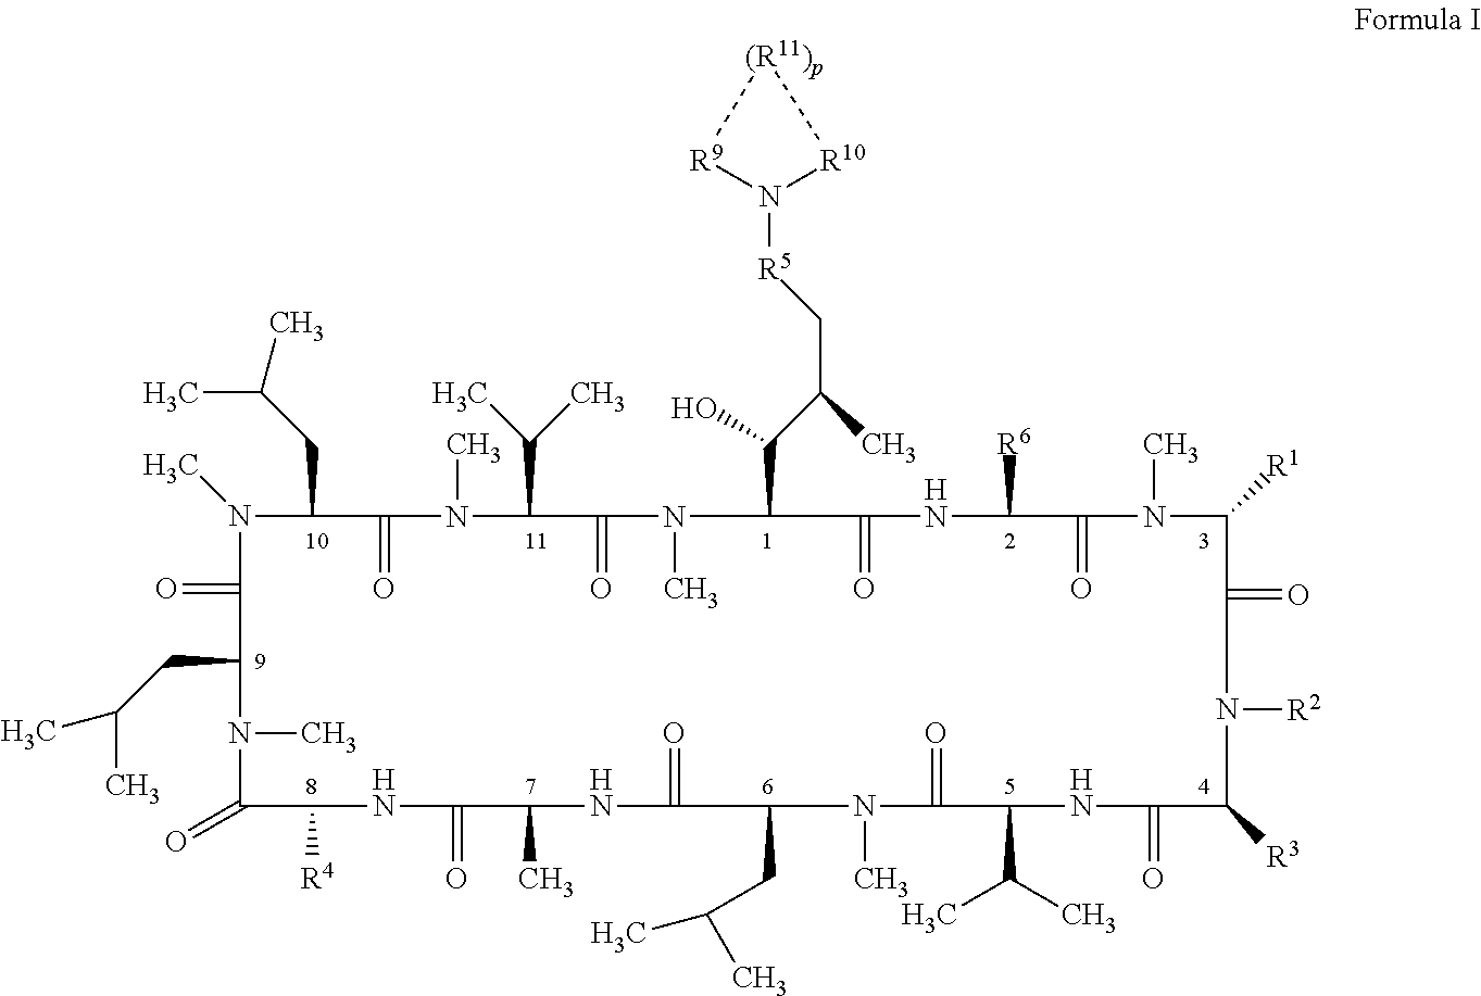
N1([R5]CC(C(O)C2N(C)C(=O)C(C(C)C)N(C)C(=O)C(CC(C)C)N(C)C(=O)C(CC(C)C)N(C)C(=O)C([R4])NC(=O)C(C)NC(=O)C(CC(C)C)N(C)C(=O)C(C(C)C)NC(=O)C([R3])N([R2])C(=O)C([R1])N(C)C(=O)C([R6])NC2=O)C)[R10][(R11)p][R9]1
